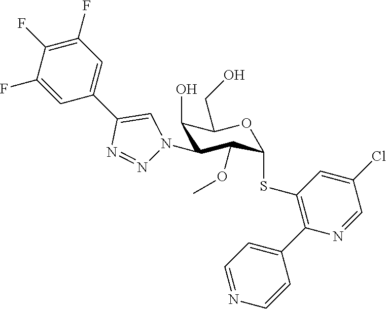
C1(O)C(N2N=NC(C3=CC(F)=C(F)C(F)=C3)=C2)C(OC)C(SC2=C(C3=CC=NC=C3)N=CC(Cl)=C2)OC1CO
